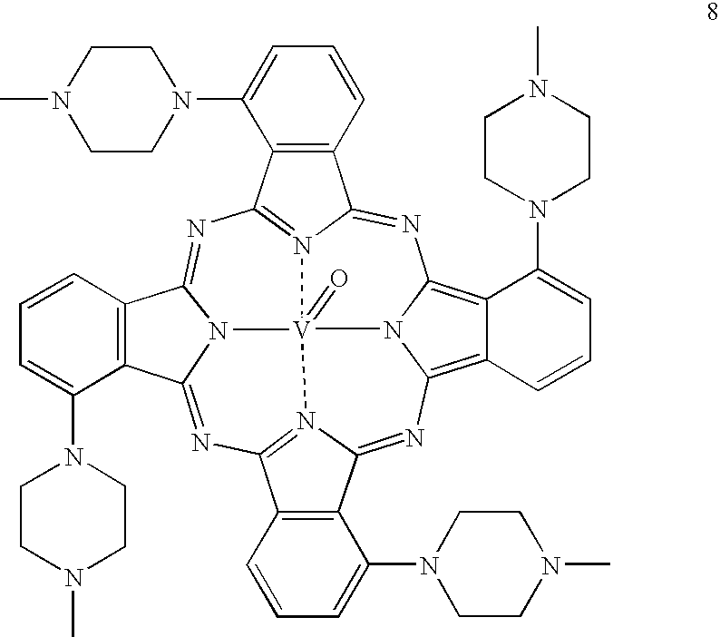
N1=C2N3=C(N=C4N5C(=NC6=N7C(=NC8=C9C(=C1N8[V]753=O)C(N1CCN(C)CC1)=CC=C9)C1=C6C=CC=C1N1CCN(C)CC1)C1=C4C=CC=C1N1CCN(C)CC1)C1=C2C=CC=C1N1CCN(C)CC1
